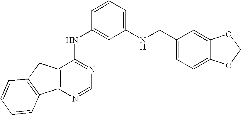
C12=C(N=CN=C1NC1=CC(NCC3=CC=C4C(=C3)OCO4)=CC=C1)C1=C(C2)C=CC=C1
